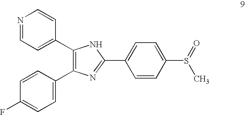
N1=CC=C(C2=C(C3=CC=C(F)C=C3)N=C(C3=CC=C(S(=O)C)C=C3)N2)C=C1
